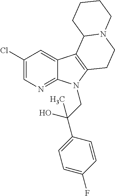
C1(Cl)=CN=C2C(=C1)C1=C(N2CC(C2=CC=C(F)C=C2)(O)C)CCN2C1CCCC2
